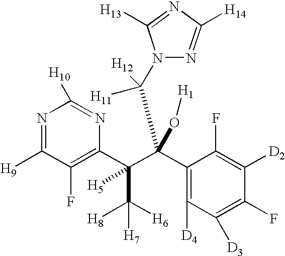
N1=C([H9])C(F)=C(C(C(C2=C([D4])C([D3])=C(F)C([D2])=C2F)(O[H1])C(N2N=C([H14])N=C2[H13])([H11])[H12])(C([H8])([H6])[H7])[H5])N=C1[H10]
